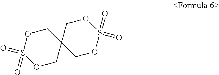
O1CC2(COS1(=O)=O)COS(=O)(=O)OC2
